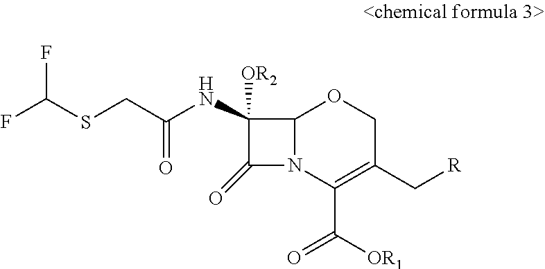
O1C2N(C(C([OR1])=O)=C(C[R])C1)C(=O)C2(NC(CSC(F)F)=O)[OR2]
